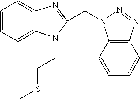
C1=CC=C2C(=C1)N=C(CN1C3=C(C=CC=C3)N=N1)N2CCSC
